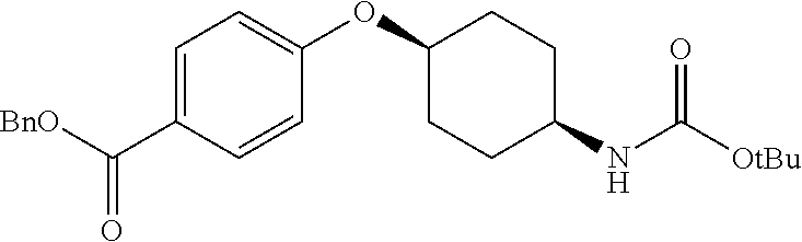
C1=C(C([BnO])=O)C=CC(OC2CCC(NC([OtBu])=O)CC2)=C1
